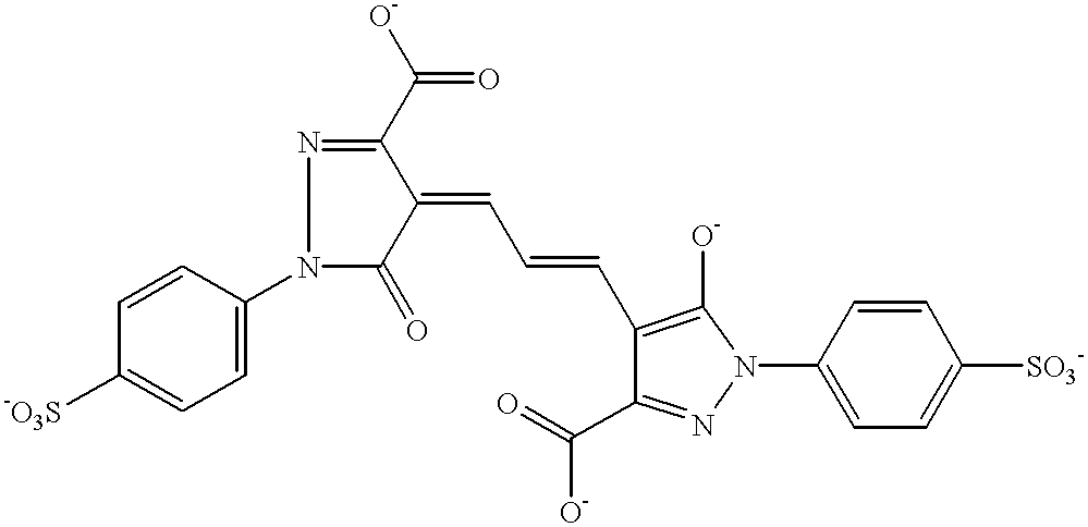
C1=C(N2C(=O)C(=CC=CC3=C([O-])N(C4=CC=C([SO3-])C=C4)N=C3C([O-])=O)C(C([O-])=O)=N2)C=CC([-O3S])=C1
